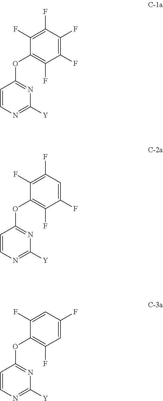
C1=CN=C([Y])N=C1OC1=C(F)C(F)=C(F)C(F)=C1F.C1=CN=C([Y])N=C1OC1=C(F)C=C(F)C=C1F.C1=CN=C([Y])N=C1OC1=C(F)C(F)=CC(F)=C1F
